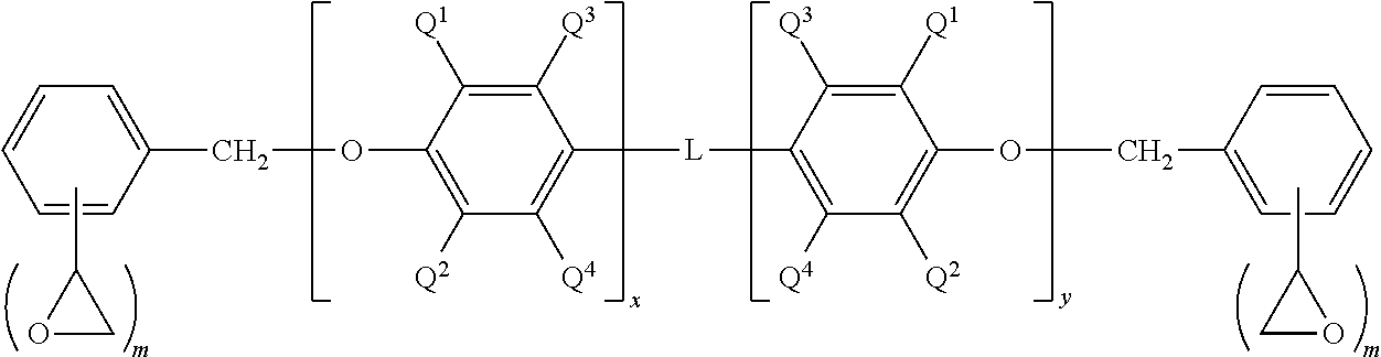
CC1OC1.C1(COC2=C([Q2])C([Q4])=C([L]C3=C([Q4])C([Q2])=C(OCC4=CC=CC=C4)C([Q1])=C3[Q3])C([Q3])=C2[Q1])=CC=CC=C1.CC1CO1
